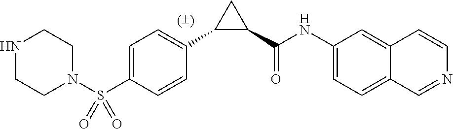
C1(C(NC2=CC=C3C=NC=CC3=C2)=O)CC1C1=CC=C(S(N2CCNCC2)(=O)=O)C=C1
